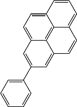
C12=CC=C3C4=C1C(=CC=C2)C=CC4=CC(C1=CC=CC=C1)=C3
